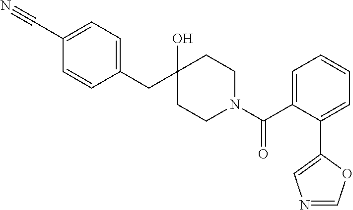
C1(CC2(O)CCN(C(C3=CC=CC=C3C3=CN=CO3)=O)CC2)=CC=C(C#N)C=C1
